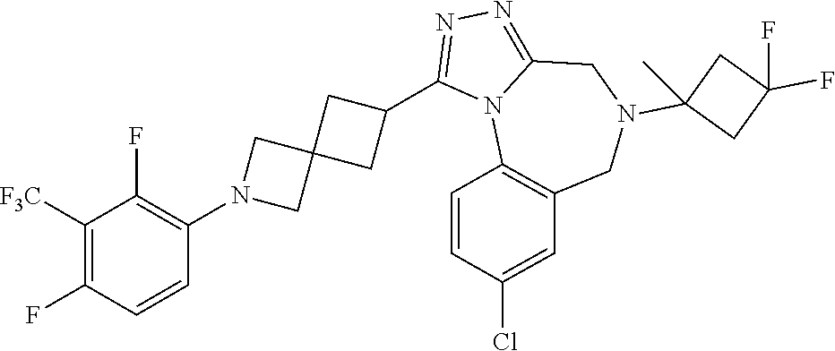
C1([F3C])=C(F)C=CC(N2CC3(C2)CC(C2=NN=C4N2C2=C(CN(C5(C)CC(F)(F)C5)C4)C=C(Cl)C=C2)C3)=C1F
